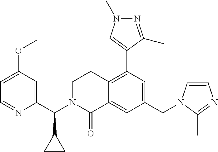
C1(CN2C=CN=C2C)=CC(C2=CN(C)N=C2C)=C2C(=C1)C(=O)N(C(C1=CC(OC)=CC=N1)C1CC1)CC2
